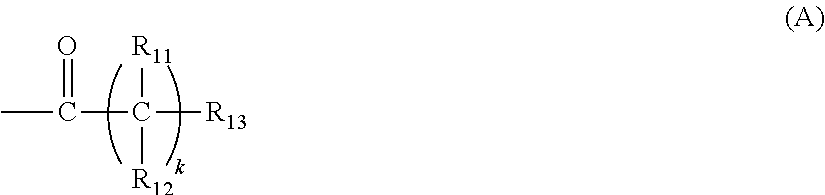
CC(=O)C([R11])([R13])[R12]
